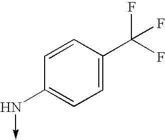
C1=CC(C(F)(F)F)=CC=C1N->C
